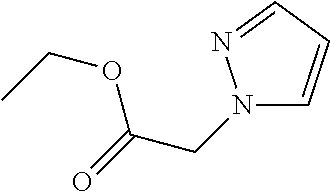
N1(CC(=O)OCC)C=CC=N1
